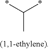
C(C)(*)*
